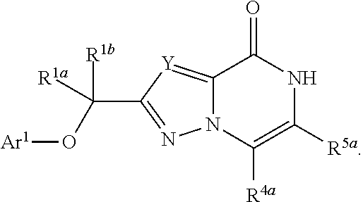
N12C(=[Y]C(C([R1a])(O[Ar1])[R1b])=N1)C(=O)NC([R5a])=C2[R4a]
